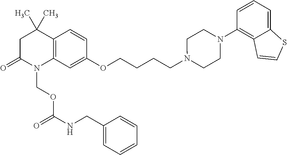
C1C(=O)N(COC(=O)NCC2=CC=CC=C2)C2=C(C1(C)C)C=CC(OCCCCN1CCN(C3=C4C(=CC=C3)SC=C4)CC1)=C2
